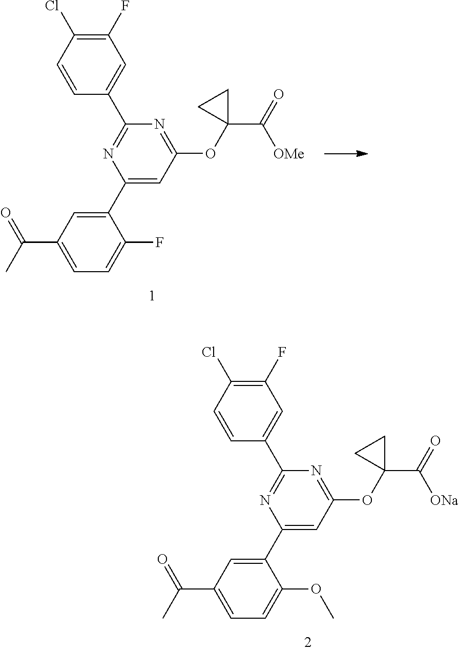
C1(Cl)=C(F)C=C(C2=NC(C3=CC(C(C)=O)=CC=C3F)=CC(OC3(C([OMe])=O)CC3)=N2)C=C1.C1(Cl)=C(F)C=C(C2=NC(C3=CC(C(C)=O)=CC=C3OC)=CC(OC3(C([ONa])=O)CC3)=N2)C=C1
